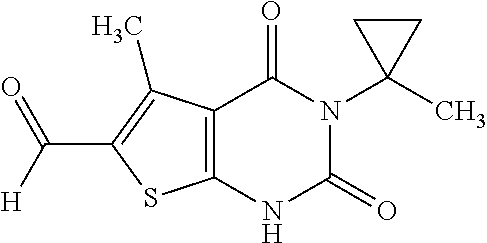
C12=C(NC(=O)N(C3(C)CC3)C1=O)SC(C([H])=O)=C2C
